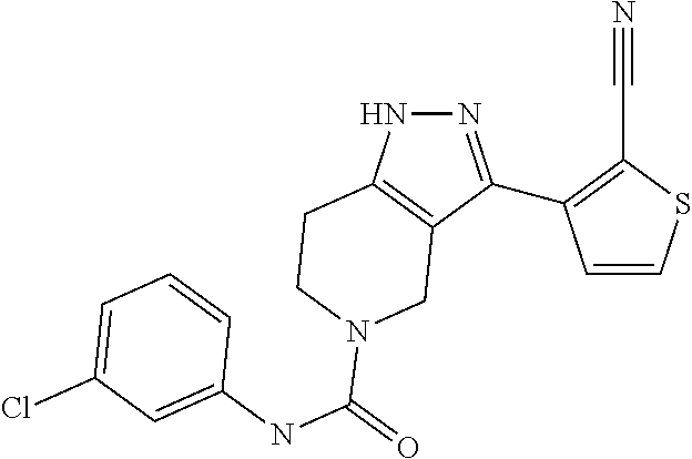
C1=CSC(C#N)=C1C1=NNC2=C1CN(C(NC1=CC(Cl)=CC=C1)=O)CC2
